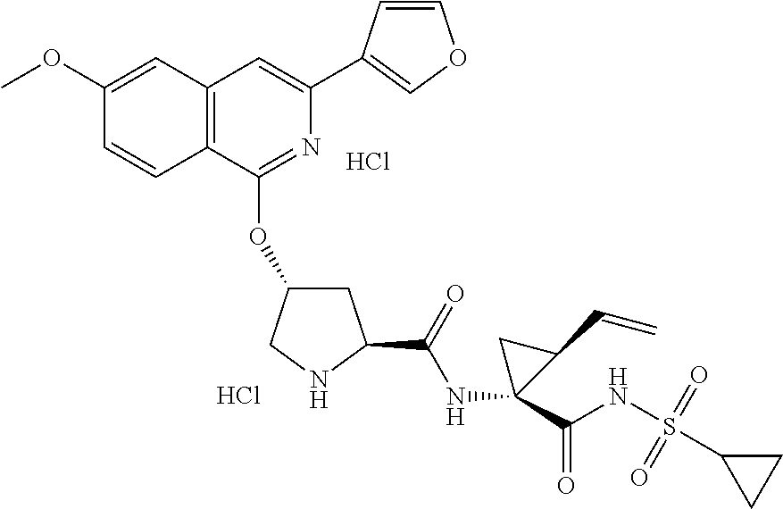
C12=C(C(OC3CC(C(=O)NC4(C(=O)NS(C5CC5)(=O)=O)CC4C=C)NC3)=NC(C3=COC=C3)=C1)C=CC(OC)=C2.Cl.Cl
